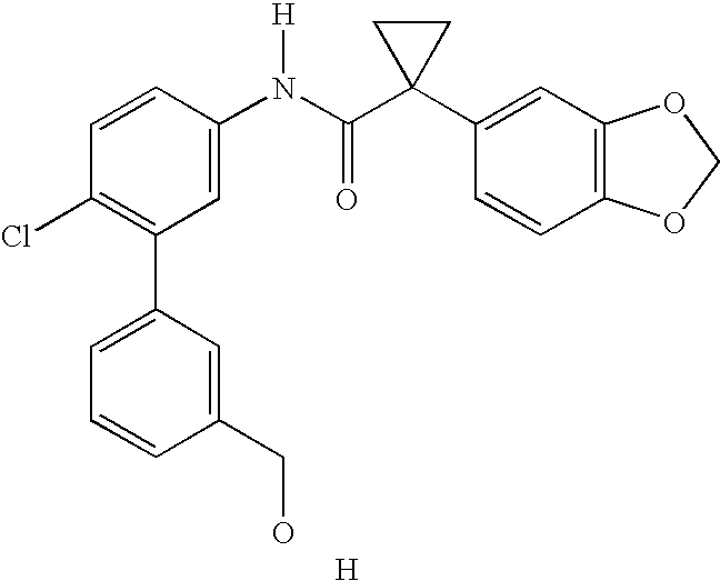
C1=CC(N(C(C2(C3=CC4=C(C=C3)OCO4)CC2)=O)[H])=CC(C2=CC=CC(CO)=C2)=C1Cl.[H]
